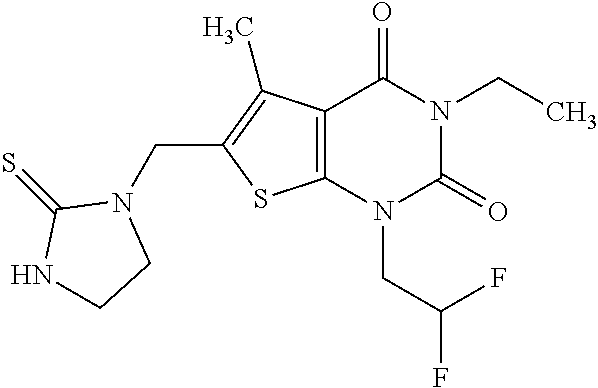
C12=C(N(CC(F)F)C(=O)N(CC)C1=O)SC(CN1C(=S)NCC1)=C2C
